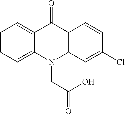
C12=CC=CC=C1C(=O)C1=C(N2CC(=O)O)C=C(Cl)C=C1
